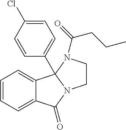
C12=CC=CC=C1C1(C3=CC=C(Cl)C=C3)N(C2=O)CCN1C(=O)CCC
